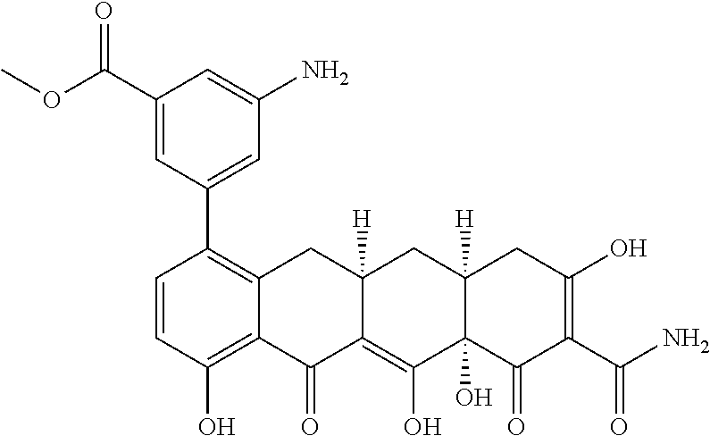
C1=CC(O)=C2C(=C1C1=CC(N)=CC(C(OC)=O)=C1)CC1([H])C(=C(O)C3(O)C([H])(C1)CC(O)=C(C(N)=O)C3=O)C2=O
